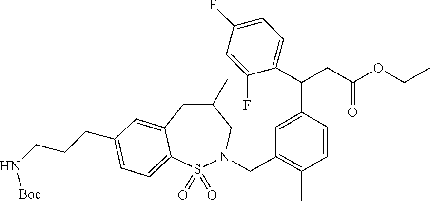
C(CC(OCC)=O)(C1=CC(CN2S(=O)(=O)C3=CC=C(CCCN[Boc])C=C3CC(C)C2)=C(C)C=C1)C1=CC=C(F)C=C1F
